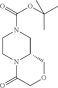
C1CN2C(CN1C(=O)OC(C)(C)C)COCC2=O
